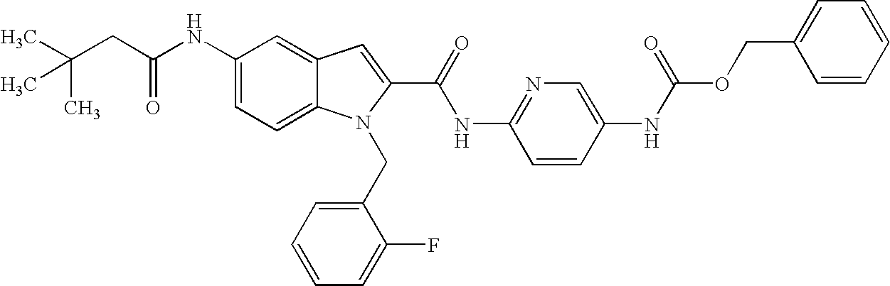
C(CC(NC1=CC=C2C(=C1)C=C(C(=O)NC1=NC=C(NC(OCC3=CC=CC=C3)=O)C=C1)N2CC1=CC=CC=C1F)=O)(C)(C)C
